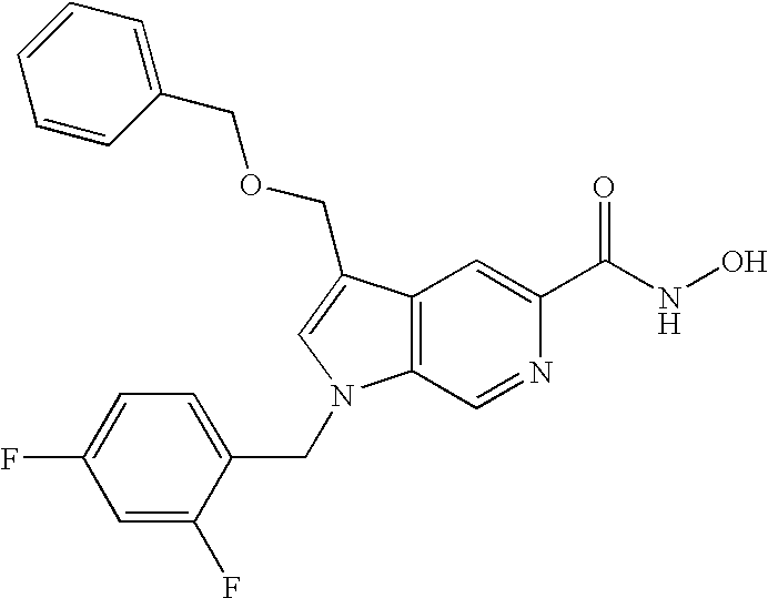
C12=C(C(COCC3=CC=CC=C3)=CN1CC1=CC=C(F)C=C1F)C=C(C(NO)=O)N=C2
